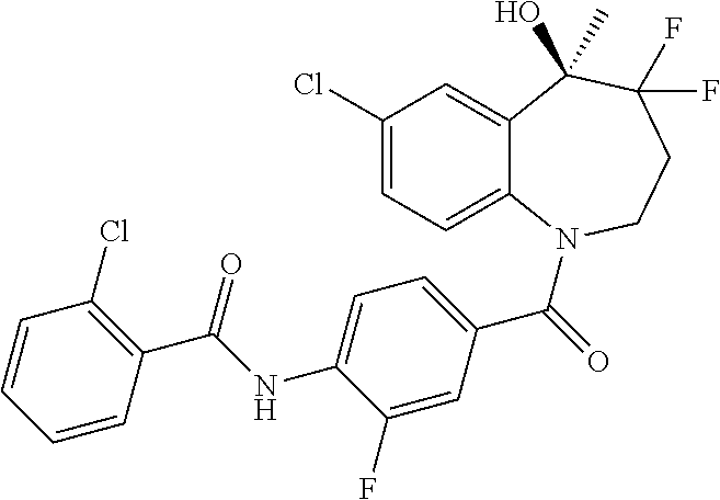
C1(Cl)=CC=C2C(=C1)C(O)(C)C(F)(F)CCN2C(=O)C1=CC=C(NC(C2=C(Cl)C=CC=C2)=O)C(F)=C1
